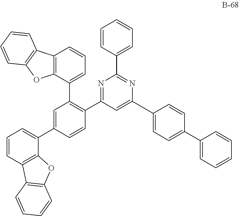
C1=C(C2=CC=CC3=C2OC2=C3C=CC=C2)C=CC(C2=NC(C3=CC=CC=C3)=NC(C3=CC=C(C4=CC=CC=C4)C=C3)=C2)=C1C1=CC=CC2=C1OC1=C2C=CC=C1
